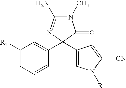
N1(C)C(N)=NC(C2=CC([R7])=CC=C2)(C2=CN([R])C([CN])=C2)C1=O
